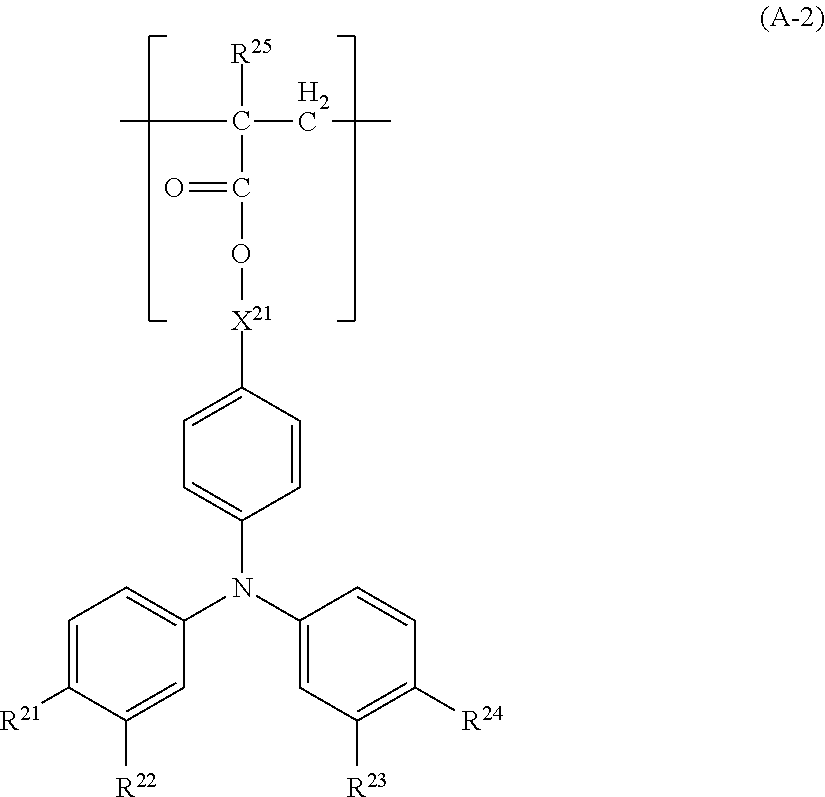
C1=CC(N(C2=CC=C([R21])C([R22])=C2)C2=CC([R23])=C([R24])C=C2)=CC=C1[X21]OC(C([R25])(CC)C)=O
